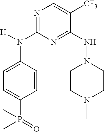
N1=C(N(C2=CC=C(P(=O)(C)C)C=C2)[H])N=C(NN2CCN(C)CC2)C([CF3])=C1
